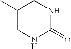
C1(C)CNC(=O)NC1
